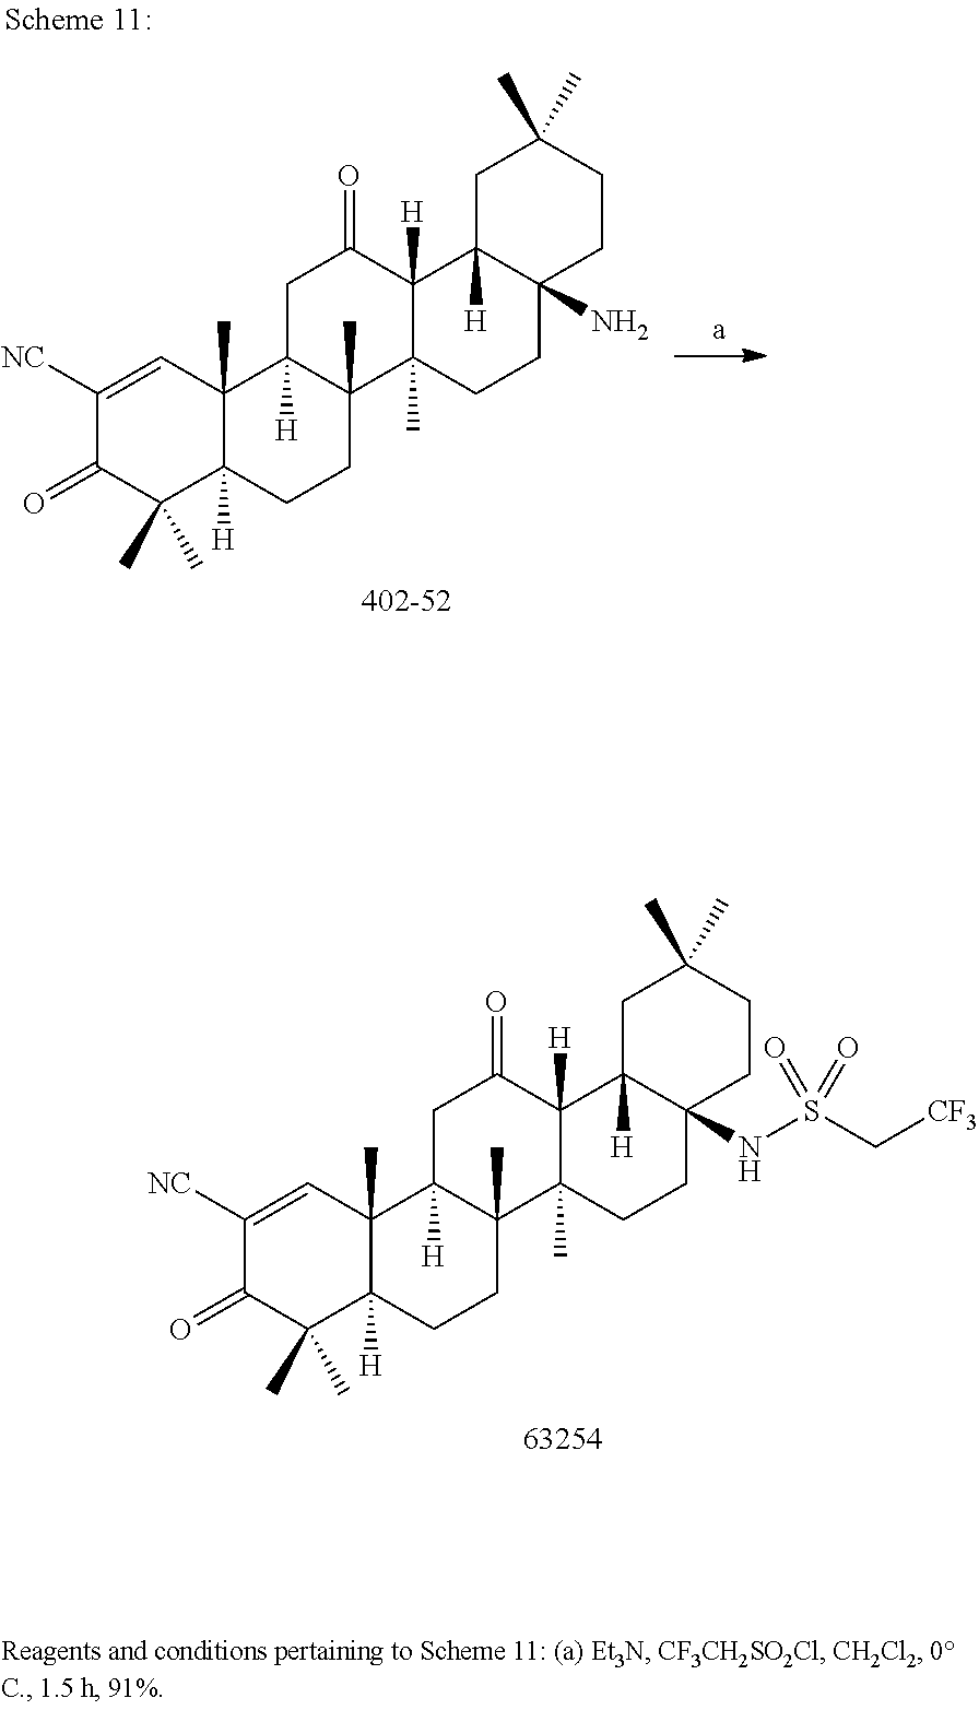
C1([NC])=CC2(C)C([H])(C(C)(C)C1=O)CCC1(C)C2([H])CC(=O)C2([H])C1(C)CCC1(NS(C[CF3])(=O)=O)C2([H])CC(C)(C)CC1.C1([NC])=CC2(C)C([H])(C(C)(C)C1=O)CCC1(C)C2([H])CC(=O)C2([H])C1(C)CCC1(N)C2([H])CC(C)(C)CC1
